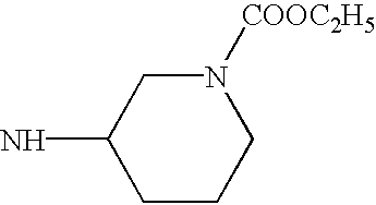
C1CCN([COOC2H5])CC1N
